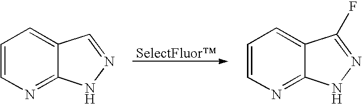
[SelectFluor].C1=CN=C2C(=C1)C=NN2.C1=CN=C2C(=C1)C(F)=NN2
